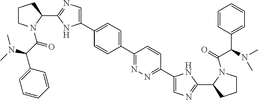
C1(C2=CC=C(C3=CN=C(C4CCCN4C(C(N(C)C)C4=CC=CC=C4)=O)N3)C=C2)=NN=C(C2=CN=C(C3CCCN3C(=O)C(N(C)C)C3=CC=CC=C3)N2)C=C1
